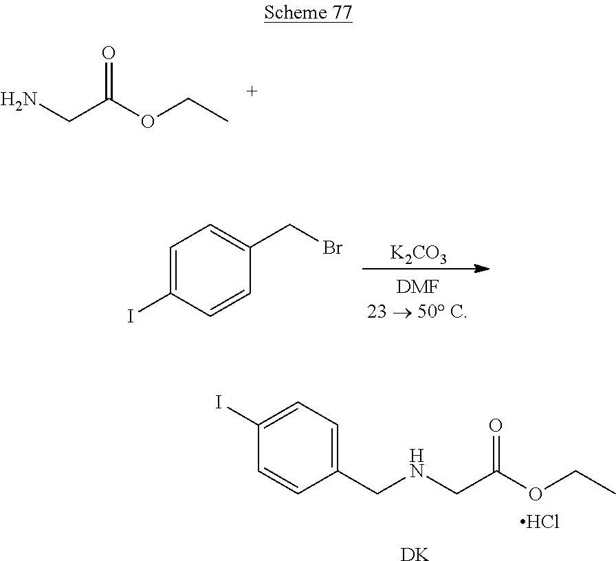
NCC(OCC)=O.[K2CO3].C1=C(I)C=CC(CBr)=C1.[DK].C1(I)=CC=C(CNCC(OCC)=O)C=C1.Cl
